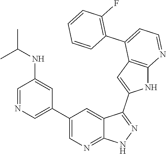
C1(C2=CN=CC(NC(C)C)=C2)=CN=C2C(=C1)C(C1=CC3=C(N1)N=CC=C3C1=C(F)C=CC=C1)=NN2
